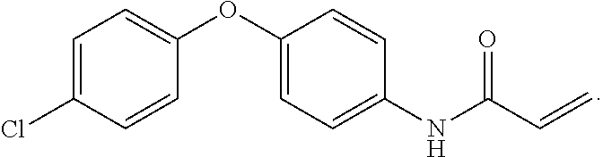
C1(NC(C=C)=O)=CC=C(OC2=CC=C(Cl)C=C2)C=C1
